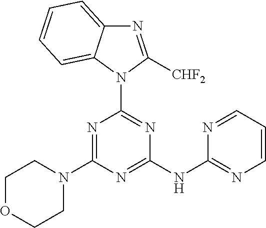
N1(C2=NC(NC3=NC=CC=N3)=NC(N3CCOCC3)=N2)C([CHF2])=NC2=CC=CC=C12
